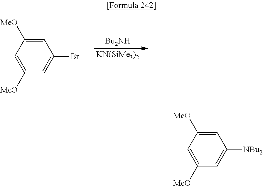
C1=C([MeO])C=C([MeO])C=C1Br.[Bu2NH].[KN(SiMe3)2].C1=C([MeO])C=C([MeO])C=C1[NBu2]
